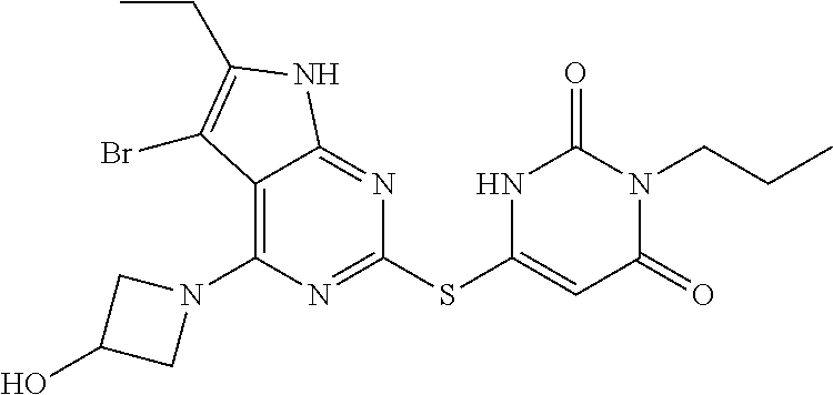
C1(N2CC(O)C2)=C2C(=NC(SC3=CC(=O)N(CCC)C(=O)N3)=N1)NC(CC)=C2Br
